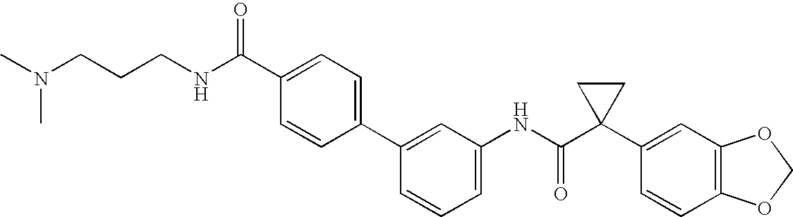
C1(C2=CC=C(C(NCCCN(C)C)=O)C=C2)=CC(NC(C2(C3=CC4=C(C=C3)OCO4)CC2)=O)=CC=C1
